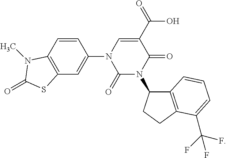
C1(=O)N(C2C3=C(CC2)C(C(F)(F)F)=CC=C3)C(=O)C(C(O)=O)=CN1C1=CC2=C(C=C1)N(C)C(=O)S2
